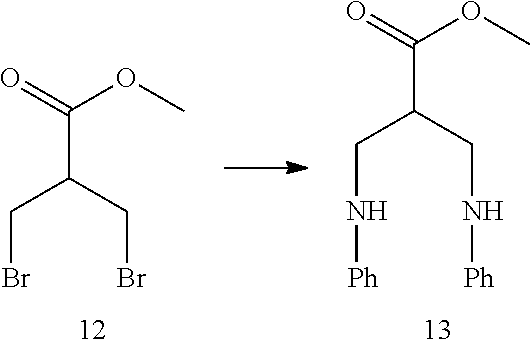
C(C(CBr)CBr)(=O)OC.C(C(CN[Ph])CN[Ph])(=O)OC
